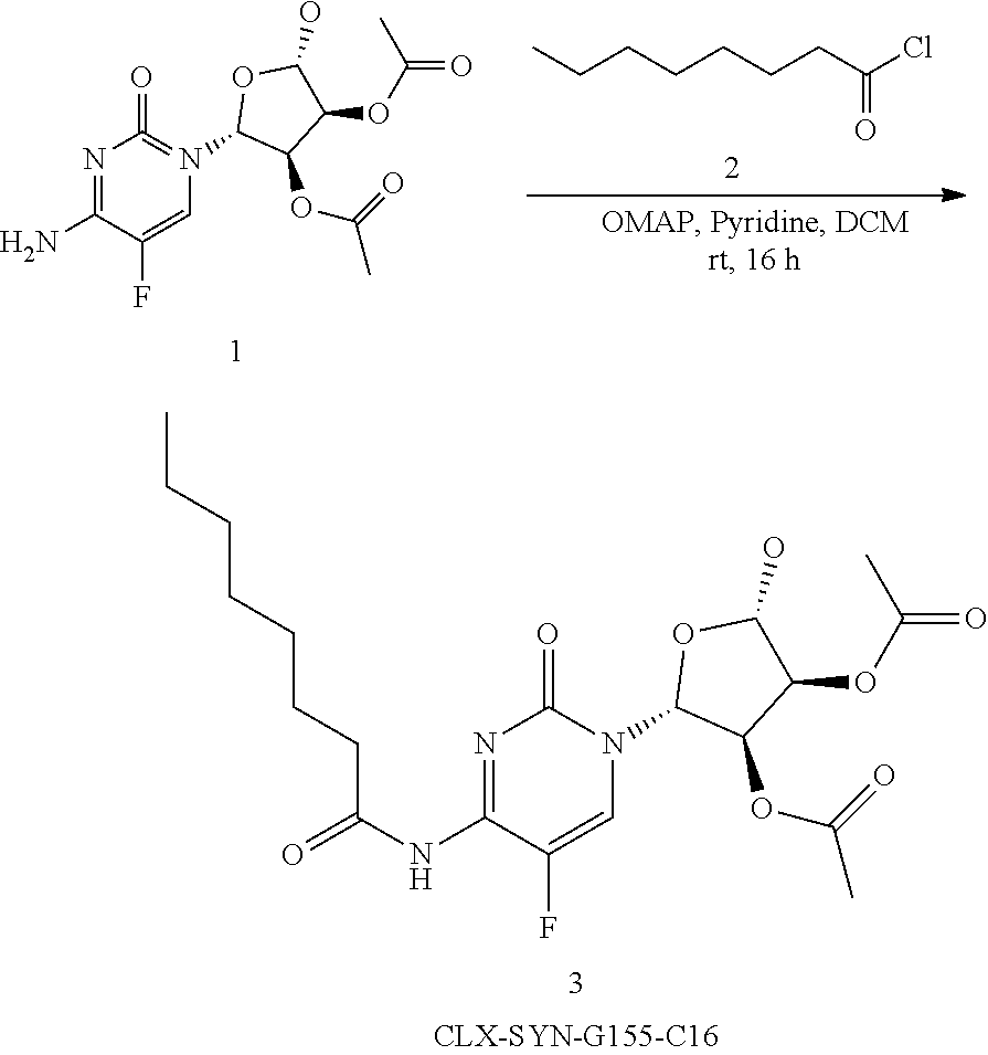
N1=C(NC(CCCCCCC)=O)C(F)=CN(C2C(OC(C)=O)C(OC(C)=O)C(O)O2)C1=O.CCCCCCCC(Cl)=O.N1=C(N)C(F)=CN(C2C(OC(C)=O)C(OC(C)=O)C(O)O2)=C1=O
